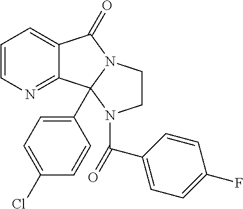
C1=CC=C2C(=N1)C1(C3=CC=C(Cl)C=C3)N(C2=O)CCN1C(C1=CC=C(F)C=C1)=O
